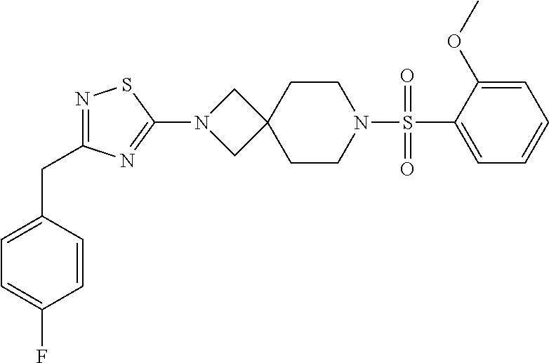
C1=C(S(N2CCC3(CC2)CN(C2=NC(CC4=CC=C(F)C=C4)=NS2)C3)(=O)=O)C(OC)=CC=C1
